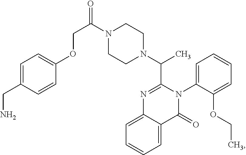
C1=C(CN)C=CC(OCC(=O)N2CCN(C(C)C3=NC4=CC=CC=C4C(=O)N3C3=CC=CC=C3OCC)CC2)=C1
